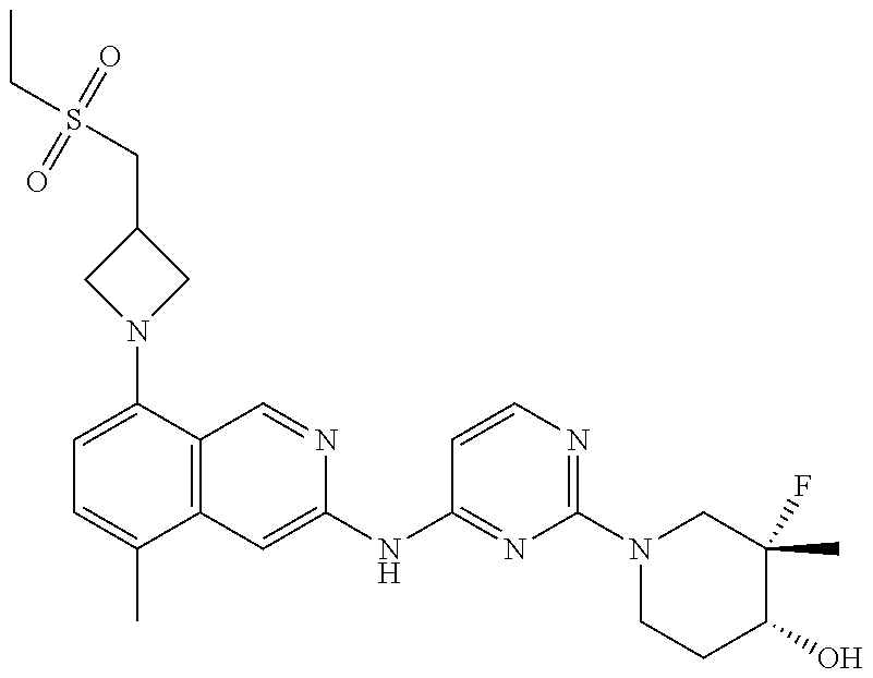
C1=C(N2CC(CS(CC)(=O)=O)C2)C2=C(C(C)=C1)C=C(NC1=NC(N3CCC(O)C(F)(C)C3)=NC=C1)N=C2
